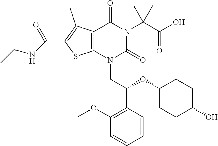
C12=C(N(CC(C3=C(OC)C=CC=C3)OC3CCC(O)CC3)C(=O)N(C(C(O)=O)(C)C)C1=O)SC(C(=O)NCC)=C2C
